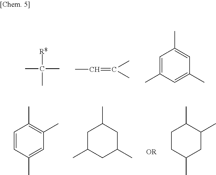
[R8]C(C)(C)C.CC=C(C)C.C1=C(C)C=C(C)C=C1C.C1=CC(C)=CC(C)=C1C.C1C(C)CC(C)CC1C.C1CC(C)CC(C)C1C
